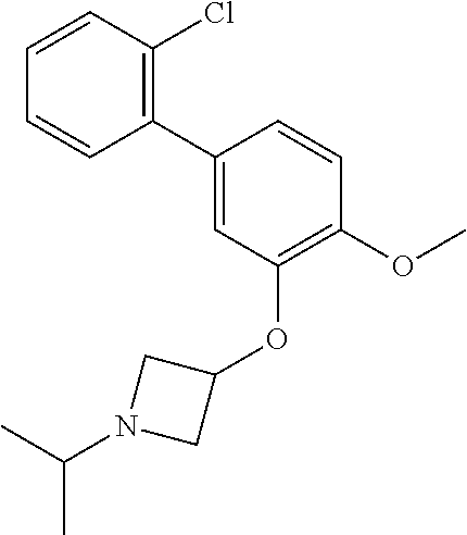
C1(C2=C(Cl)C=CC=C2)=CC(OC2CN(C(C)C)C2)=C(OC)C=C1
